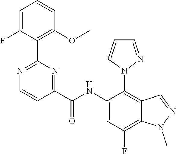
C1=C(F)C(C2=NC=CC(C(NC3=CC(F)=C4C(=C3N3N=CC=C3)C=NN4C)=O)=N2)=C(OC)C=C1
